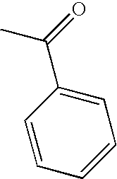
C(C1=CC=CC=C1)(=O)C
